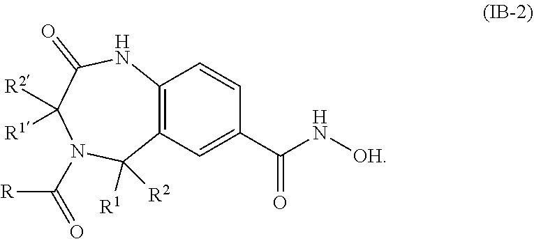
C12=C(C=C(C(N[OH])=O)C=C1)C([R1])([R2])N(C([R])=O)C([R2])([R1])C(=O)N2
